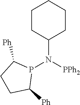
C1CC(N([PPh2])P2C([Ph])CCC2[Ph])CCC1
